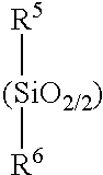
[(SiO2/2)]([R6])[R5]
